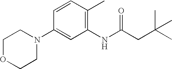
N1(C2=CC(NC(CC(C)(C)C)=O)=C(C)C=C2)CCOCC1
